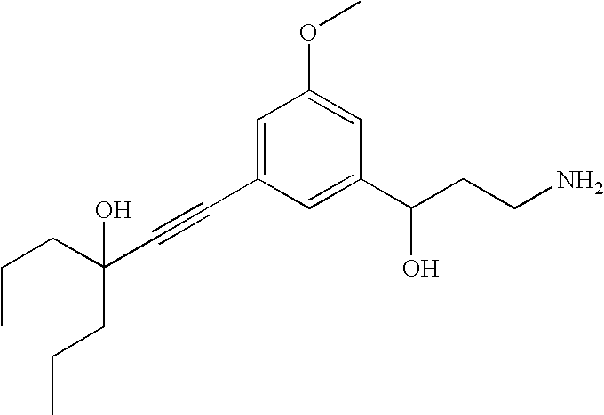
C(C(C#CC1=CC(OC)=CC(C(CCN)O)=C1)(CCC)O)CC
